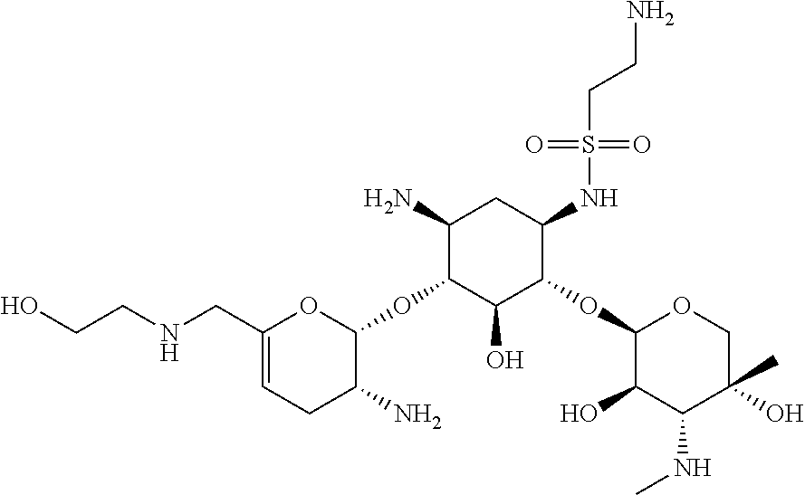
C1(CNCCO)=CCC(N)C(OC2C(O)C(OC3C(O)C(NC)C(O)(C)CO3)C(NS(CCN)(=O)=O)CC2N)O1
